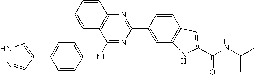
C1(C2=CC3=C(C=C2)C=C(C(=O)NC(C)C)N3)=NC2=C(C(NC3=CC=C(C4=CNN=C4)C=C3)=N1)C=CC=C2
